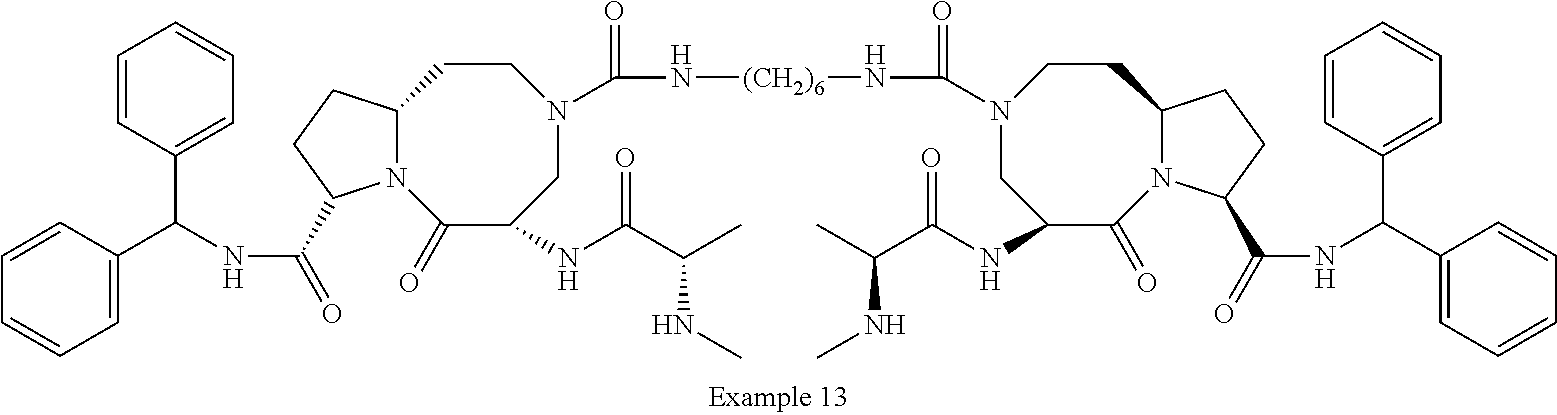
C1=CC(C(NC(=O)C2N3C(CCN(C(N[(CH2)6]NC(=O)N4CC(NC(C(C)NC)=O)C(=O)N5C(CC4)CCC5C(=O)NC(C4=CC=CC=C4)C4=CC=CC=C4)=O)CC(NC(C(C)NC)=O)C3=O)CC2)C2=CC=CC=C2)=CC=C1
